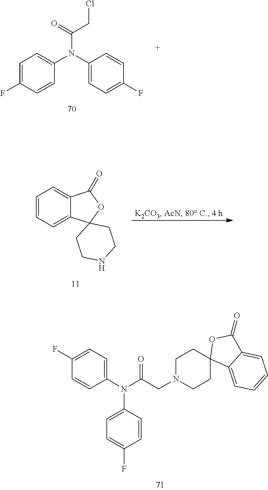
C1=CC=C2C(=C1)C(=O)OC21CCNCC1.C1=C(F)C=CC(N(C2=CC=C(F)C=C2)C(=O)CN2CCC3(CC2)C2=CC=CC=C2C(=O)O3)=C1.C1=C(F)C=CC(N(C2=CC=C(F)C=C2)C(=O)CCl)=C1
